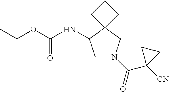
C1N(C(=O)C2([CN])CC2)CC2(C1NC(OC(C)(C)C)=O)CCC2
